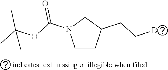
C1CC(CCBr)CN1C(OC(C)(C)C)=O
